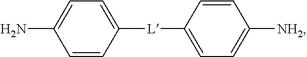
C1=CC([L]C2=CC=C([NH2])C=C2)=CC=C1N
